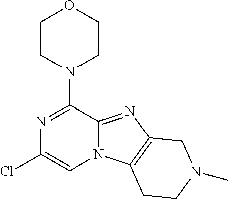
N1=C(N2CCOCC2)C2=NC3=C(N2C=C1Cl)CCN(C)C3
